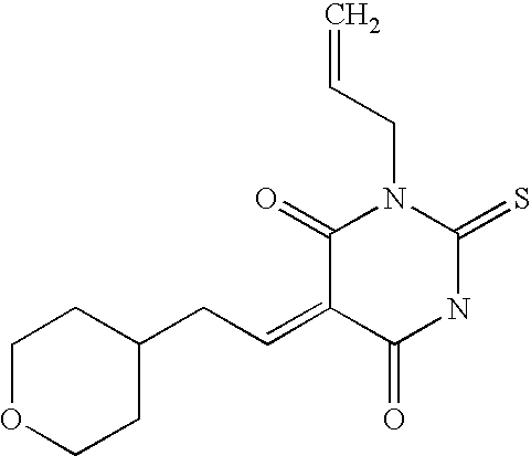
O=C1C(=CCC2CCOCC2)C(=O)NC(=S)N1CC=C
